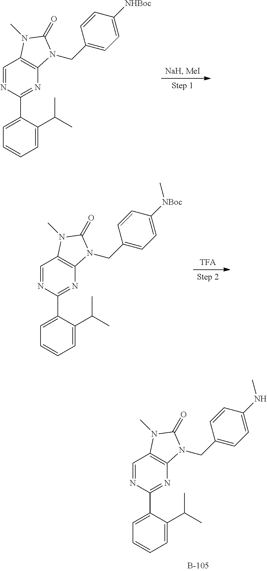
C1=C(C(C)C)C(C2=NC3=C(C=N2)N(C)C(=O)N3CC2=CC=C(NC)C=C2)=CC=C1.C1=C(C(C)C)C(C2=NC3=C(C=N2)N(C)C(=O)N3CC2=CC=C([NHBoc])C=C2)=CC=C1.[TFA].C1=C(C(C)C)C(C2=NC3=C(C=N2)N(C)C(=O)N3CC2=CC=C([NBoc]C)C=C2)=CC=C1
